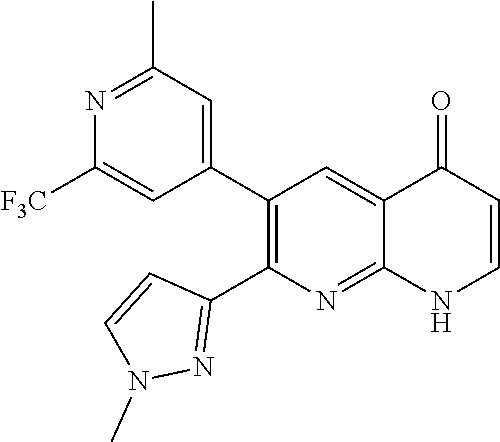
N1=C(C)C=C(C2=C(C3=NN(C)C=C3)N=C3C(=C2)C(=O)C=CN3)C=C1[F3C]
